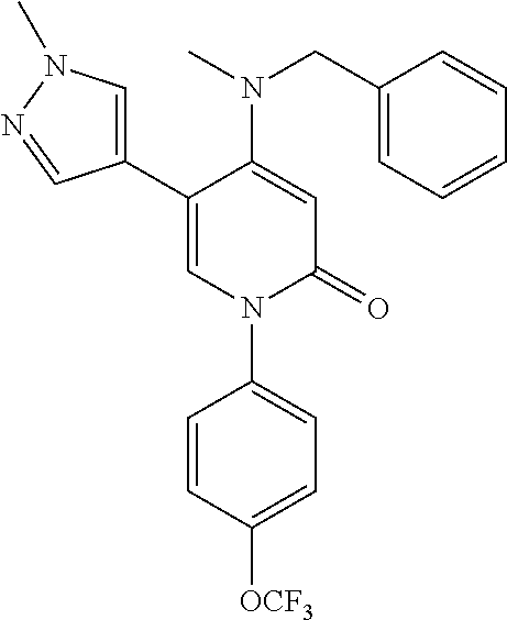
C1=C(N(C)CC2=CC=CC=C2)C(C2=CN(C)N=C2)=CN(C2=CC=C([OCF3])C=C2)C1=O
